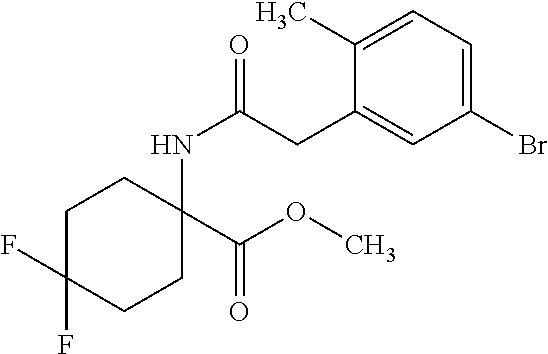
C1C(F)(F)CCC(NC(CC2=CC(Br)=CC=C2C)=O)(C(OC)=O)C1
